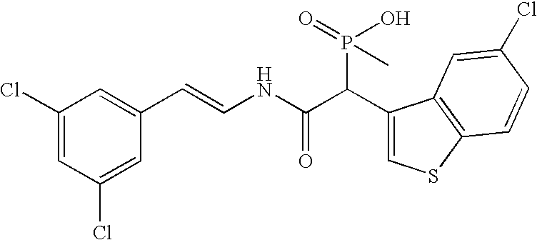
C1(Cl)=CC(Cl)=CC(C=CNC(C(C2=CSC3=C2C=C(Cl)C=C3)P(=O)(O)C)=O)=C1
